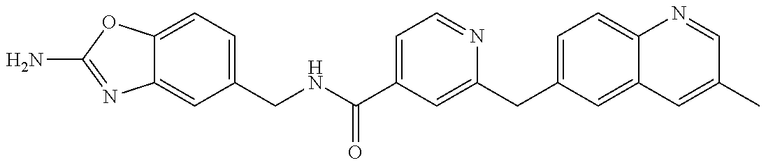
C12=CC(CNC(=O)C3=CC=NC(CC4=CC=C5C(=C4)C=C(C)C=N5)=C3)=CC=C1OC(N)=N2
